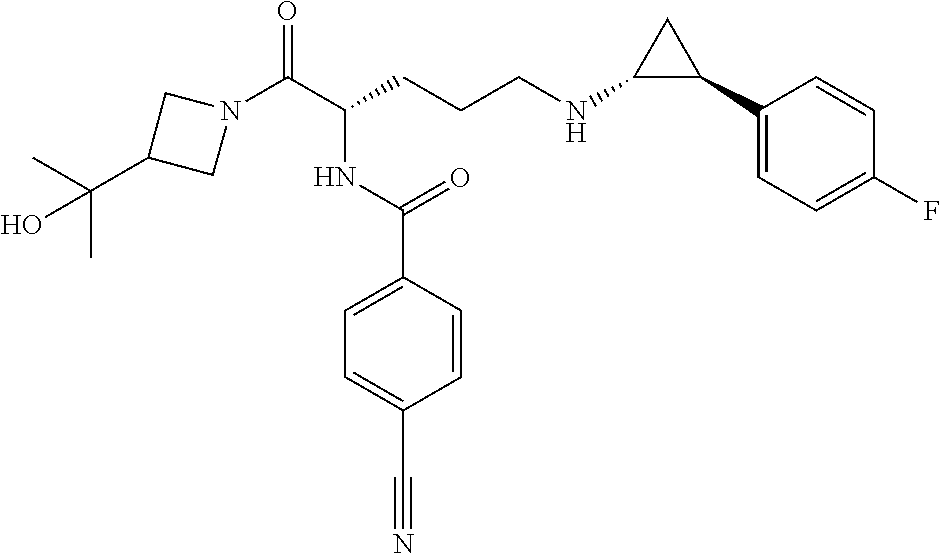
N1(C(C(CCCNC2C(C3=CC=C(F)C=C3)C2)NC(C2=CC=C(C#N)C=C2)=O)=O)CC(C(C)(C)O)C1
